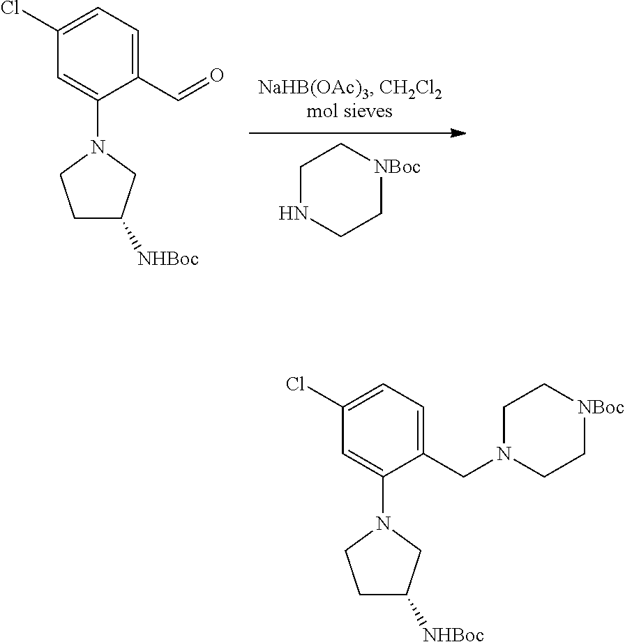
C1NCC[NBoc]C1.C1C([NHBoc])CN(C2=CC(Cl)=CC=C2C=O)C1.C1C([NHBoc])CN(C2=CC(Cl)=CC=C2CN2CC[NBoc]CC2)C1
